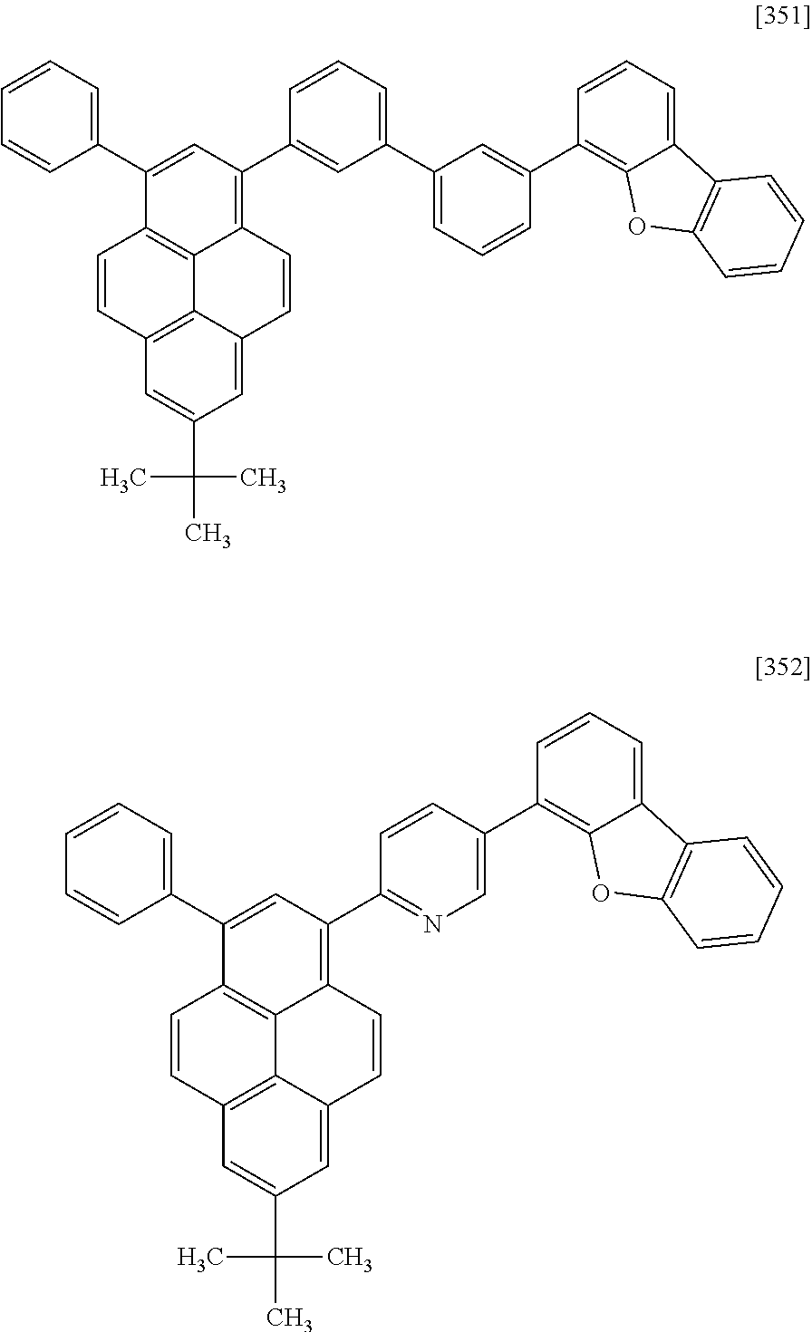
C1=CC2=C3C4=C1C(C1=CC=CC=C1)=CC(C1=CC(C5=CC=CC(C6=C7C(=CC=C6)C6=C(O7)C=CC=C6)=C5)=CC=C1)=C4C=CC3=CC(C(C)(C)C)=C2.C1=CC2=C3C4=C1C(C1=CC=CC=C1)=CC(C1=NC=C(C5=C6C(=CC=C5)C5=C(O6)C=CC=C5)C=C1)=C4C=CC3=CC(C(C)(C)C)=C2
